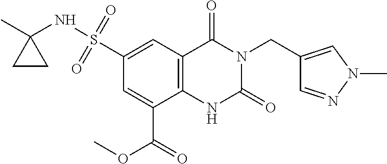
C(N1C(=O)NC2=C(C1=O)C=C(S(=O)(=O)NC1(C)CC1)C=C2C(OC)=O)C1=CN(C)N=C1
